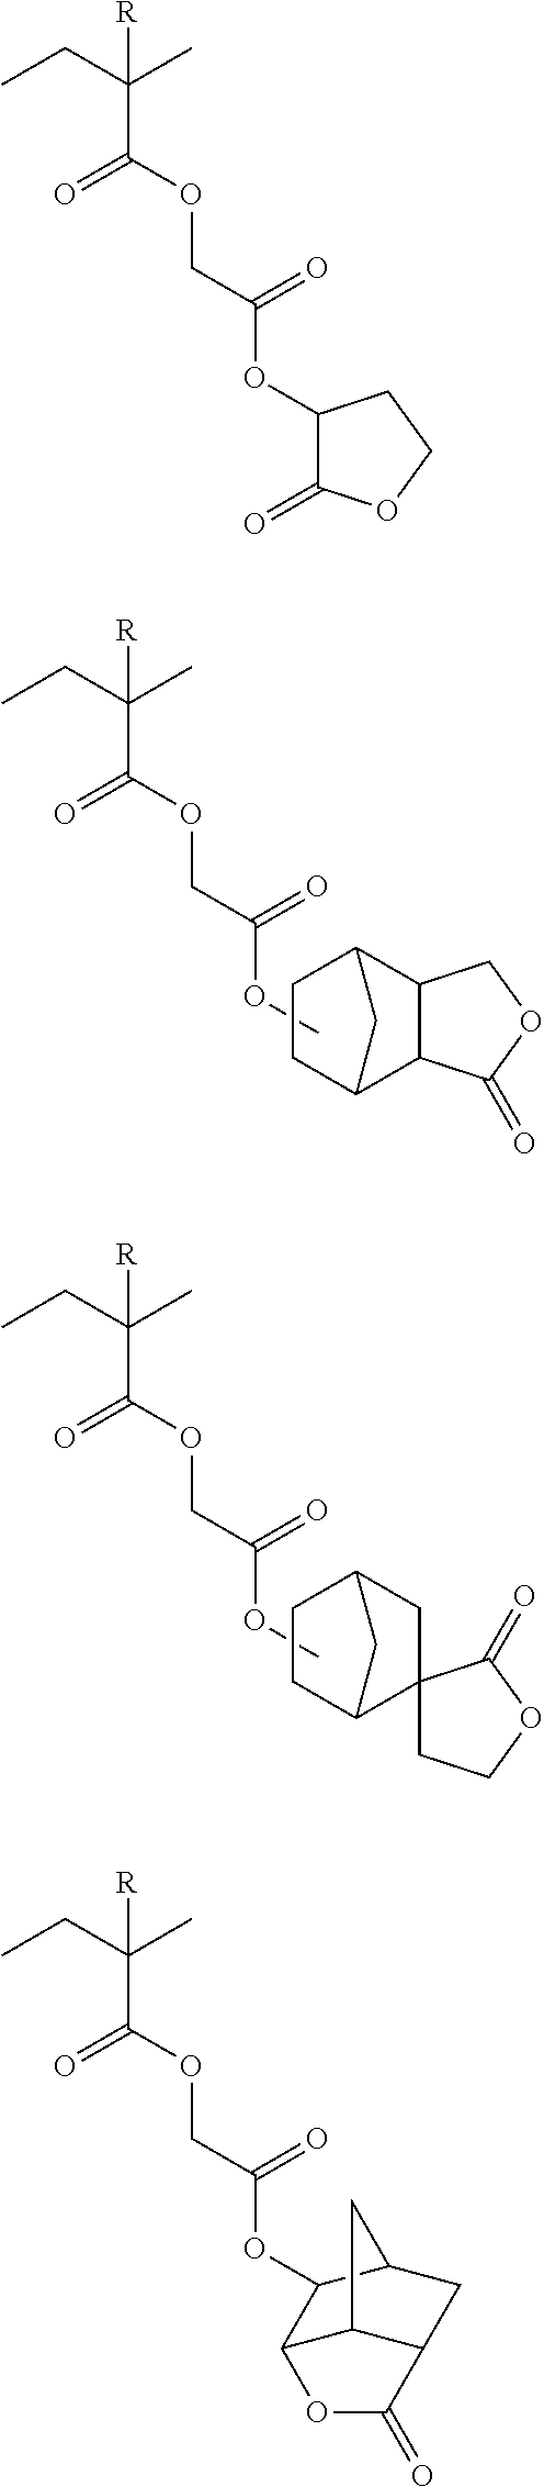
COC(=O)COC(=O)C(C)(CC)[R].C1C2C3C(C(C1)C2)COC3=O.COC(=O)COC(=O)C(C)(CC)[R].C1C2C3(CC(C1)C2)CCOC3=O.C1(OC(=O)COC(=O)C(C)(CC)[R])C(=O)OCC1.O(C(=O)COC(=O)C(C)(CC)[R])C1C2C3C(CC1C3)C(=O)O2
